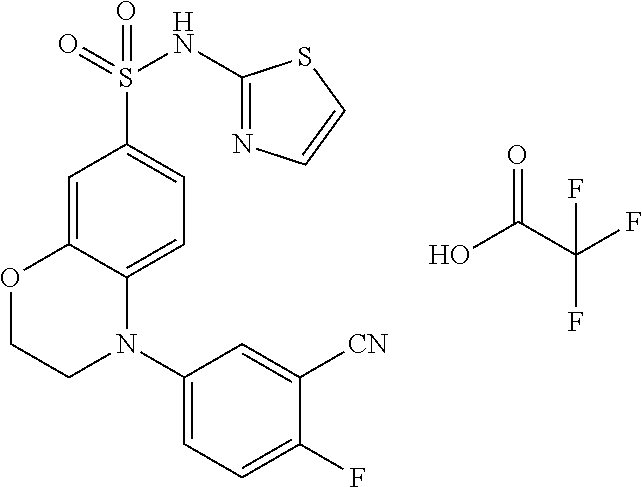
C1=C2C(=CC=C1S(=O)(NC1=NC=CS1)=O)N(C1=CC=C(F)C([CN])=C1)CCO2.O=C(O)C(F)(F)F
